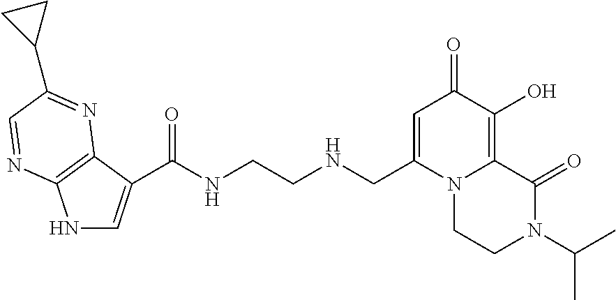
C(C1=CNC2=C1N=C(C1CC1)C=N2)(=O)NCCNCC1=CC(=O)C(O)=C2N1CCN(C(C)C)C2=O
